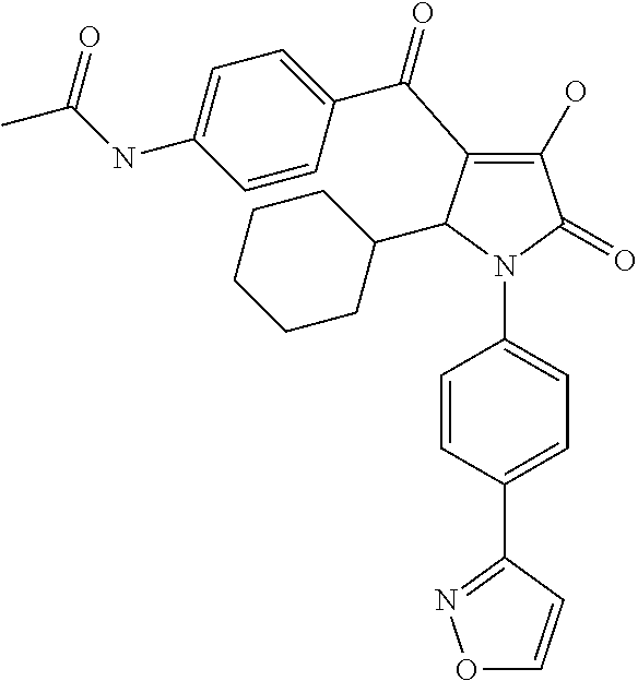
C1(O)=C(C(C2=CC=C(NC(C)=O)C=C2)=O)C(C2CCCCC2)N(C2=CC=C(C3=NOC=C3)C=C2)C1=O
